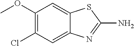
COC1=C(Cl)C=C2N=C(N)SC2=C1
